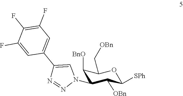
C1([BnO])C(N2C=C(C3=CC(F)=C(F)C(F)=C3)N=N2)C([OBn])C([SPh])OC1C[OBn]
